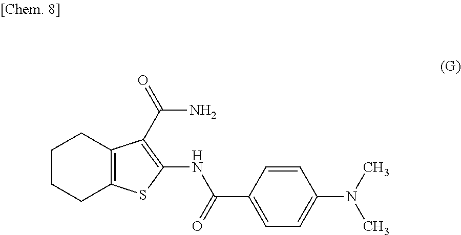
C1CCC2=C(C1)C(C(N)=O)=C(NC(C1=CC=C(N(C)C)C=C1)=O)S2
